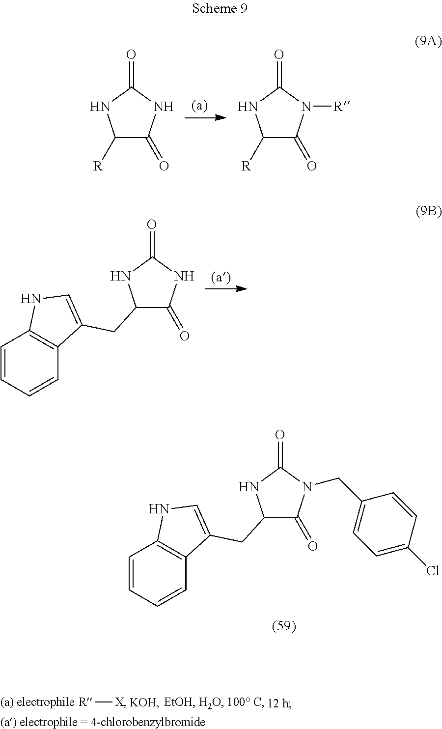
C1=CC=CC2=C1NC=C2CC1C(=O)N(CC2=CC=C(Cl)C=C2)C(=O)N1.[R][X].C1([R])C(=O)NC(=O)N1.C1([R])C(=O)N([R])C(=O)N1.C1=CC=CC2=C1NC=C2CC1C(=O)NC(=O)N1
